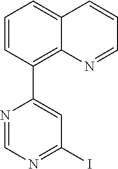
C1(C2=CC(I)=NC=N2)=C2C(=CC=C1)C=CC=N2
